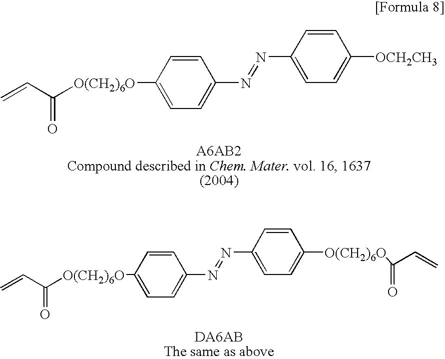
C=CC([O(CH2)6O]C1=CC=C(N=NC2=CC=C([OCH2CH3])C=C2)C=C1)=O.C=CC([O(CH2)6O]C1=CC=C(N=NC2=CC=C([O(CH2)6O]C(C=C)=O)C=C2)C=C1)=O
